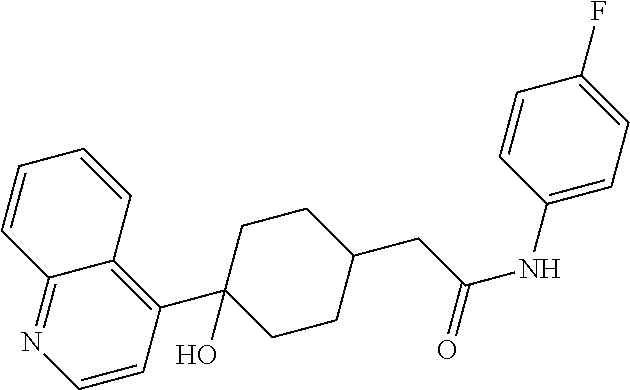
C1=CC2=C(C3(O)CCC(CC(NC4=CC=C(F)C=C4)=O)CC3)C=CN=C2C=C1
